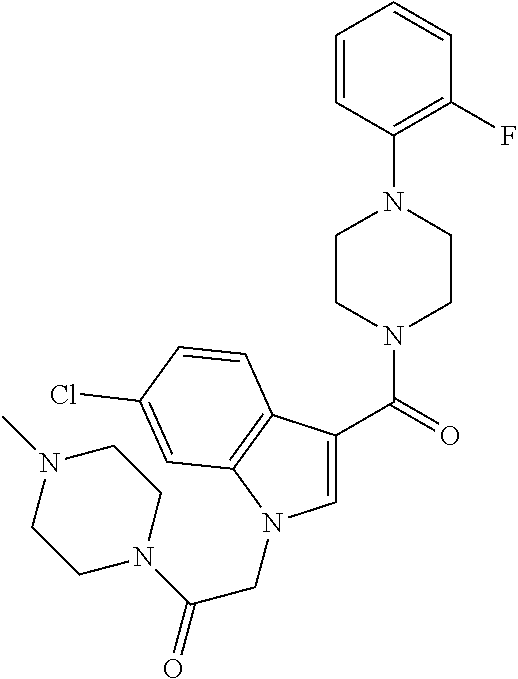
C1=CC(N2CCN(C(=O)C3=CN(CC(N4CCN(C)CC4)=O)C4=C3C=CC(Cl)=C4)CC2)=C(F)C=C1
